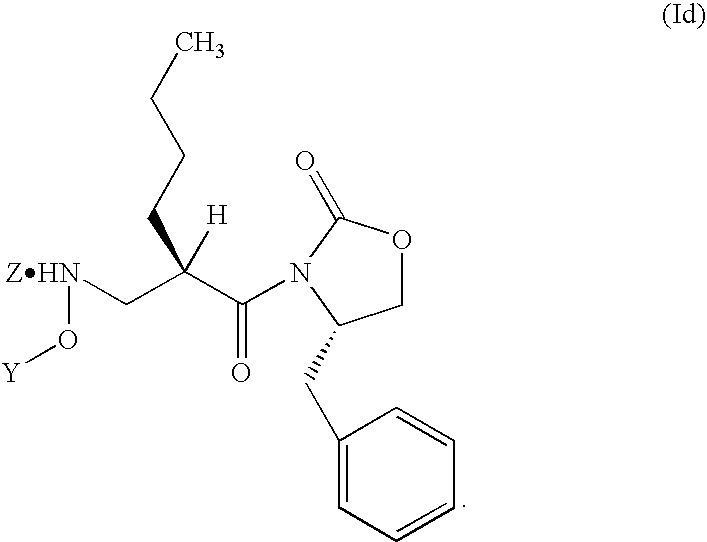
C1OC(=O)N(C(C(C[ZHN]O[Y])([H])CCCC)=O)C1CC1=CC=CC=C1
